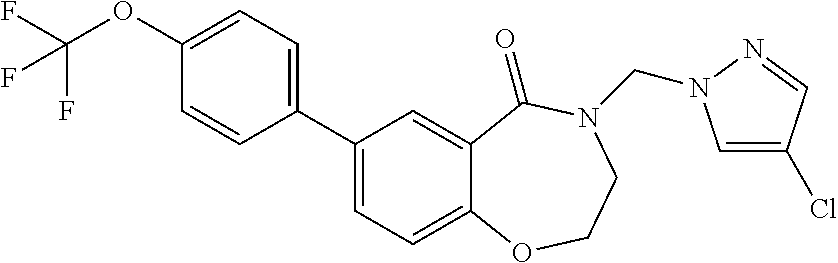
C1(C2=CC=C3C(=C2)C(=O)N(CN2C=C(Cl)C=N2)CCO3)=CC=C(OC(F)(F)F)C=C1
